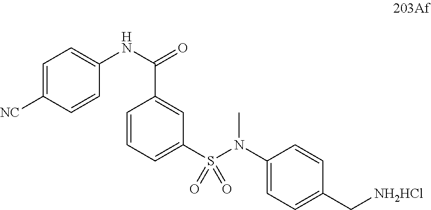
C1=C([NC])C=CC(NC(=O)C2=CC(S(N(C3=CC=C(C[NH2HCl])C=C3)C)(=O)=O)=CC=C2)=C1
